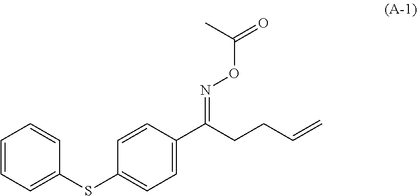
C1=CC=C(SC2=CC=C(C(CCC=C)=NOC(=O)C)C=C2)C=C1
